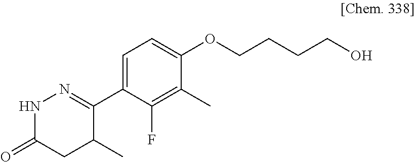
C1(C2=NNC(=O)CC2C)=CC=C(OCCCCO)C(C)=C1F
